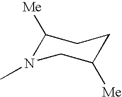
C1([Me])N(C)CC([Me])CC1
